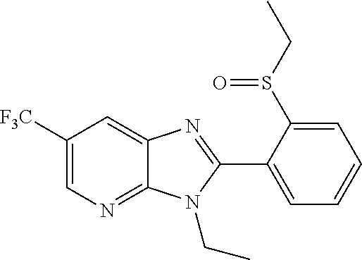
C1=C([F3C])C=C2C(=N1)N(CC)C(C1=CC=CC=C1S(CC)=O)=N2
